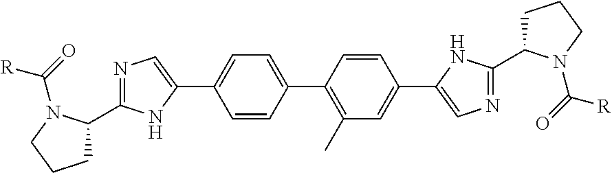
N1=C(C2CCCN2C(=O)[R])NC(C2=CC=C(C3=C(C)C=C(C4=CN=C(C5CCCN5C(=O)[R])N4)C=C3)C=C2)=C1
